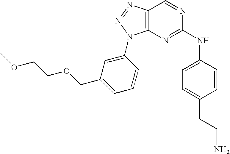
C12=C(N=NN1C1=CC(COCCOC)=CC=C1)C=NC(NC1=CC=C(CCN)C=C1)=N2
